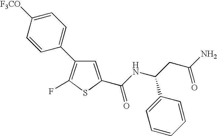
C1=C(C(NC(CC(=O)N)C2=CC=CC=C2)=O)SC(F)=C1C1=CC=C([F3CO])C=C1
